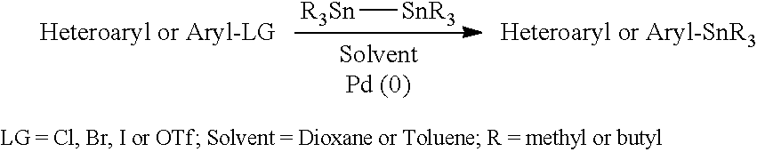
[R3Sn][SnR3]
